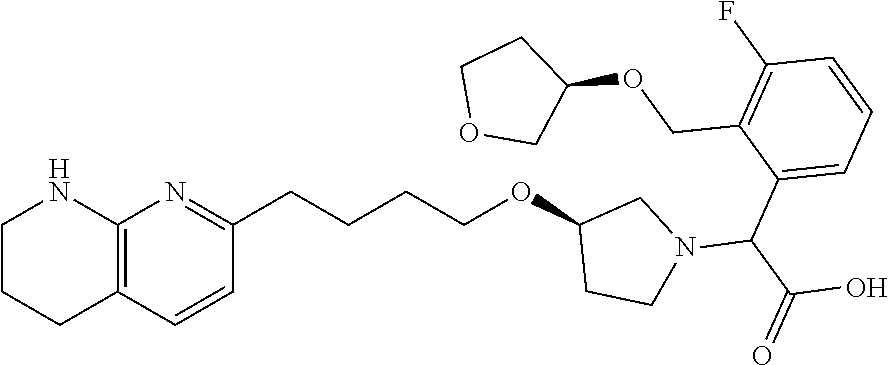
C1=CC2=C(N=C1CCCCOC1CCN(C(C3=CC=CC(F)=C3COC3CCOC3)C(O)=O)C1)NCCC2
